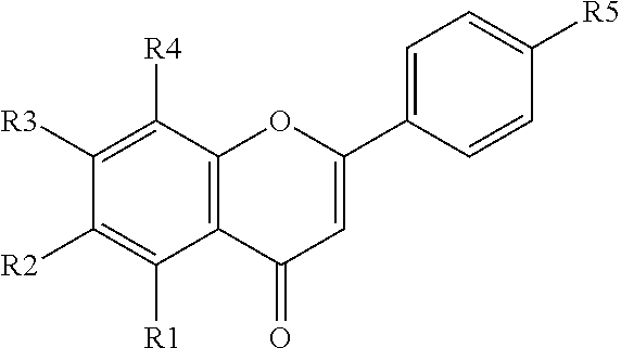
C1=C(C2=CC=C([R5])C=C2)OC2=C(C1=O)C([R1])=C([R2])C([R3])=C2[R4]
